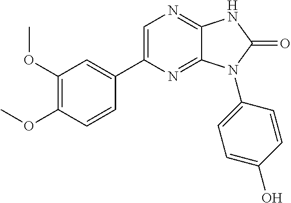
C1(OC)=C(OC)C=CC(C2=CN=C3C(=N2)N(C2=CC=C(O)C=C2)C(=O)N3)=C1
